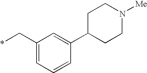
C1(C*)=CC=CC(C2CCN([Me])CC2)=C1
